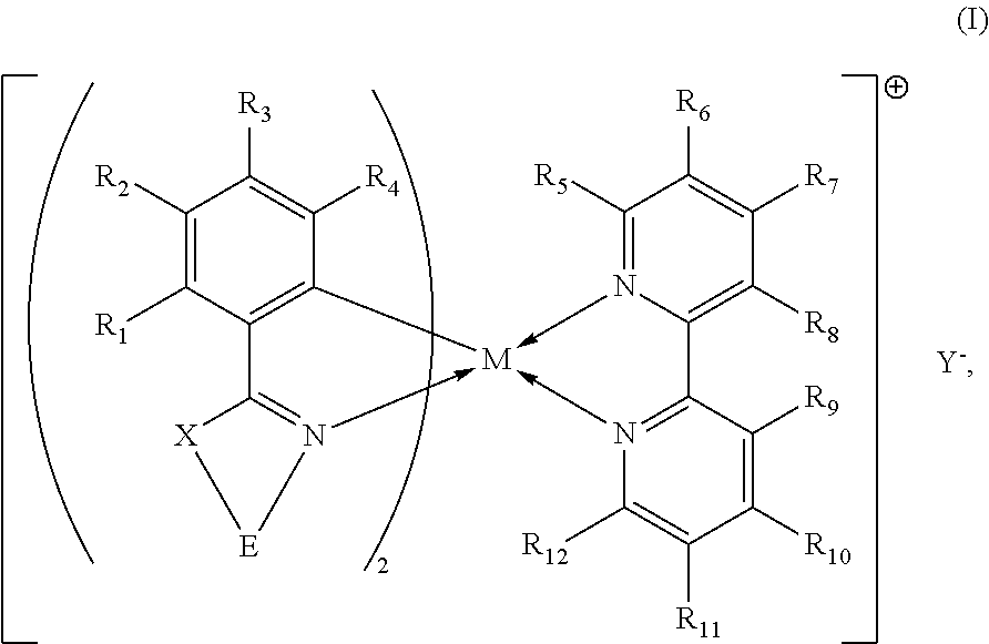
C1([R5])=N2->[M]3(-N4=C(C2=C([R8])C([R7])=C1[R6])C([R9])=C([R10])C([R11])=C4[R12])-N1=C(C2=C3C([R4])=C([R3])C([R2])=C2[R1])[X][E]1.[Y-]
